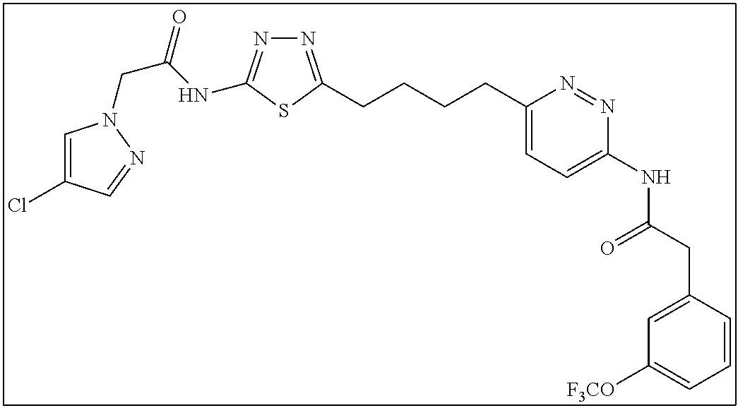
N1=C(CCCCC2=CC=C(NC(CC3=CC([F3CO])=CC=C3)=O)N=N2)SC(NC(CN2C=C(Cl)C=N2)=O)=N1
